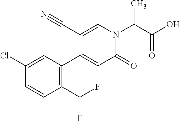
C1(C(F)F)=C(C2=CC(=O)N(C(C(O)=O)C)C=C2C#N)C=C(Cl)C=C1
